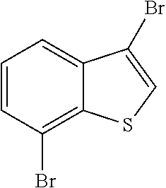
C1=CC=C2C(=C1Br)SC=C2Br
